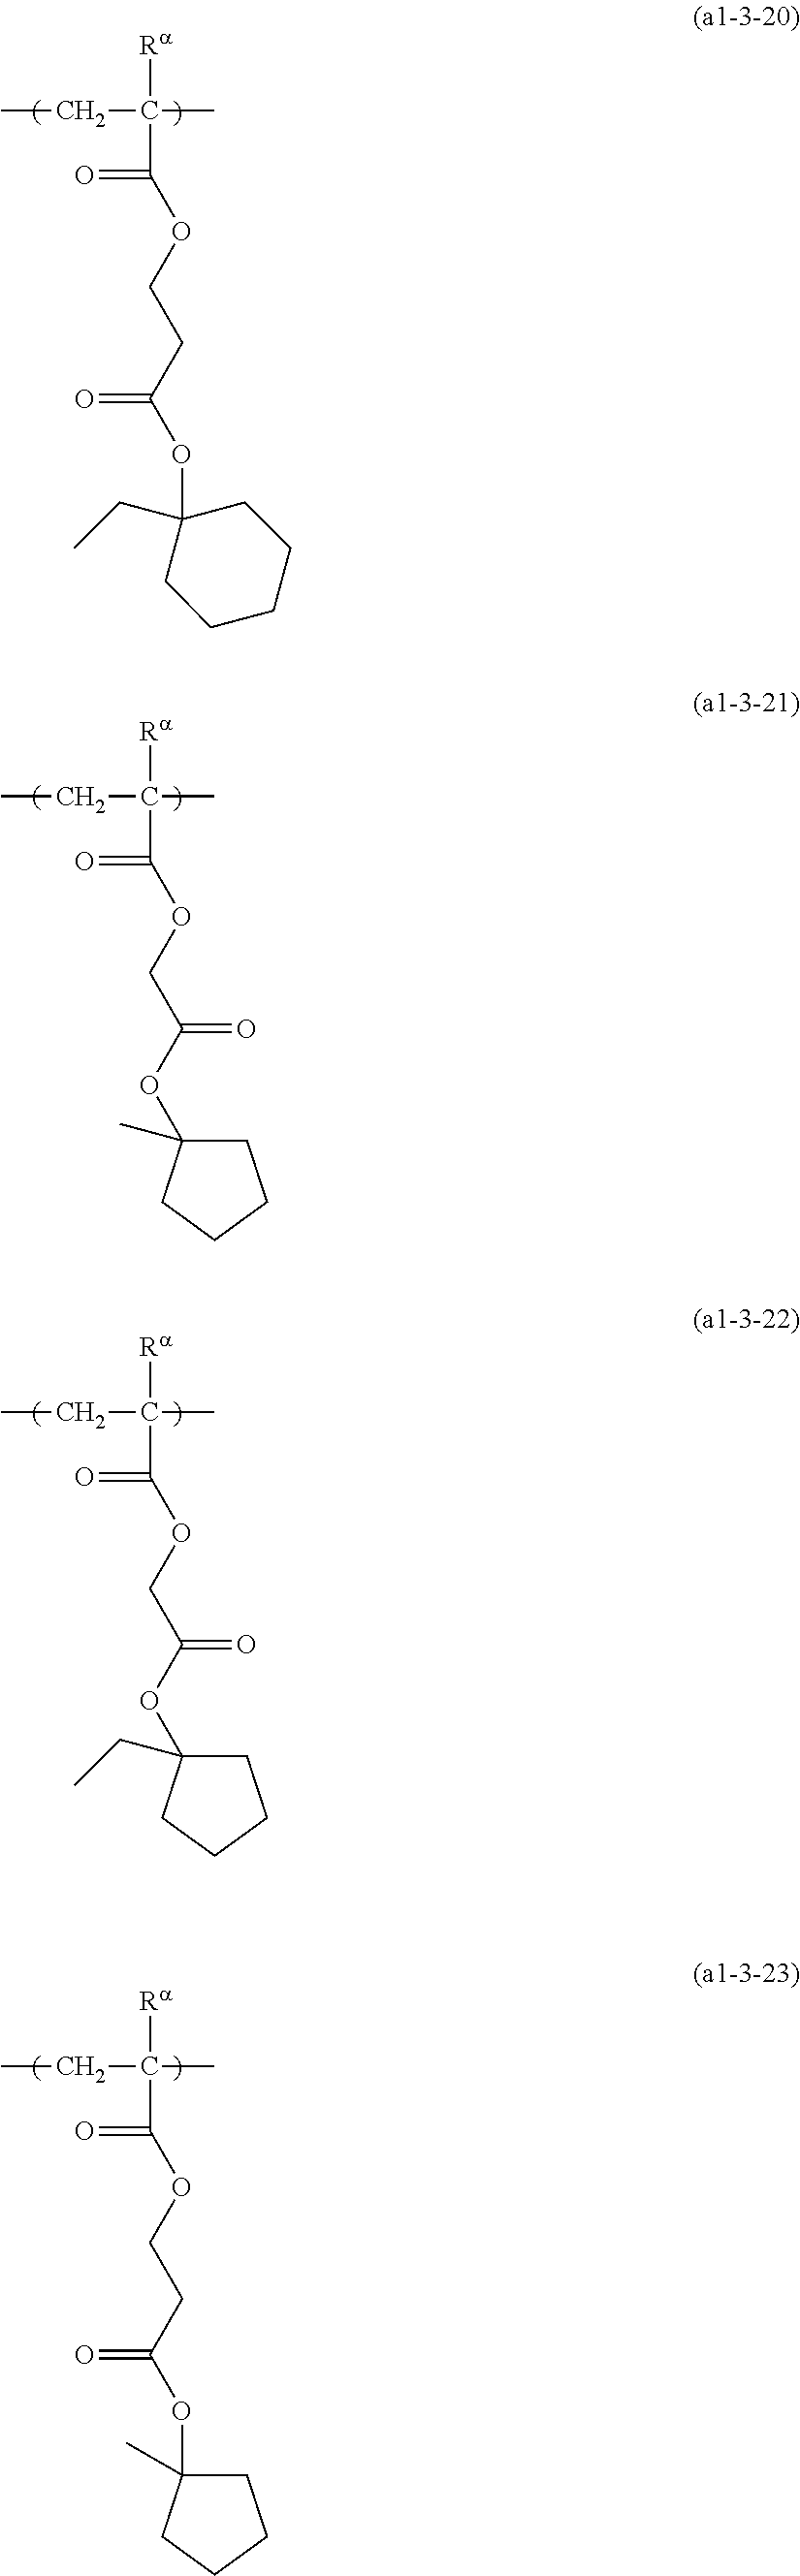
CCC(C)([Ra])C(=O)OCCC(OC1(CC)CCCCC1)=O.CCC(C)([Ra])C(=O)OCC(OC1(C)CCCC1)=O.CCC(C)([Ra])C(=O)OCC(OC1(CC)CCCC1)=O.CCC(C)([Ra])C(=O)OCCC(=O)OC1(C)CCCC1
